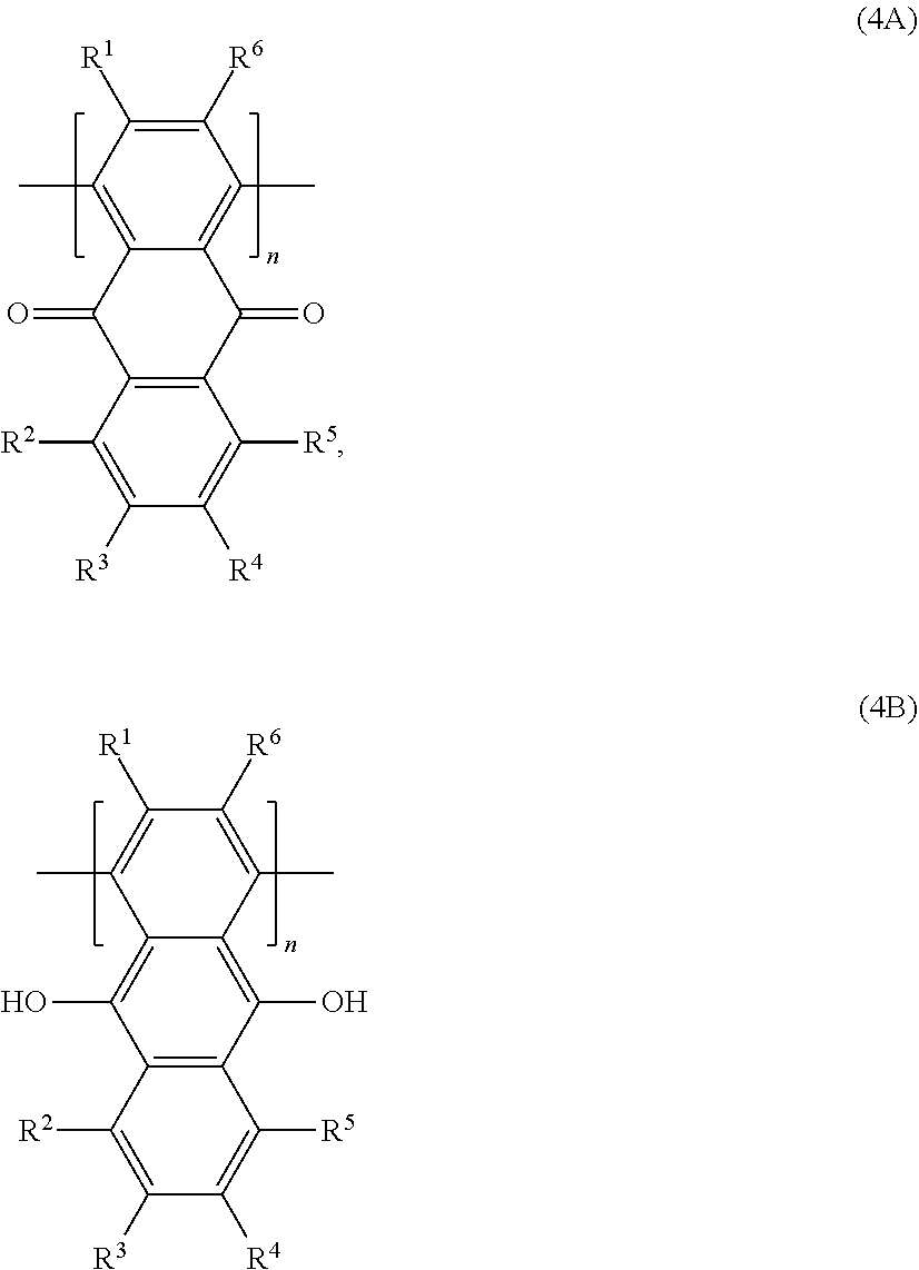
C1([R3])=C([R2])C2=C(C([R5])=C1[R4])C(=O)C1=C(C)C([R6])=C([R1])C(C)=C1C2=O.C1([R3])=C([R2])C2=C(C([R5])=C1[R4])C(O)=C1C(=C2O)C(C)=C([R1])C([R6])=C1C
